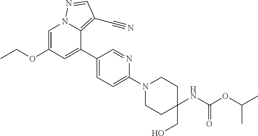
C1=C(OCC)C=C(C2=CC=C(N3CCC(NC(OC(C)C)=O)(CO)CC3)N=C2)C2=C(C#N)C=NN12
